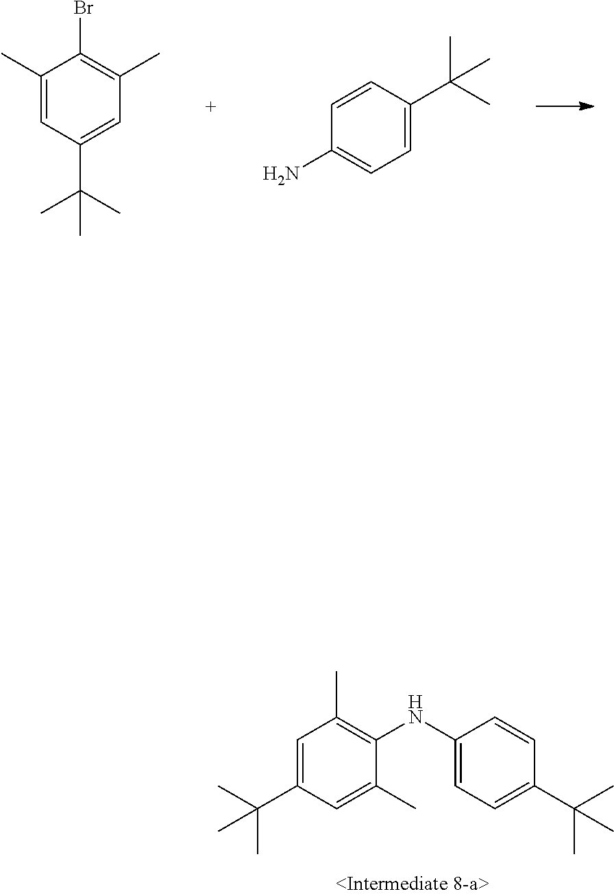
C1=C(C(C)(C)C)C=CC(NC2=C(C)C=C(C(C)(C)C)C=C2C)=C1.C1(C)=CC(C(C)(C)C)=CC(C)=C1Br.C1=CC(N)=CC=C1C(C)(C)C
